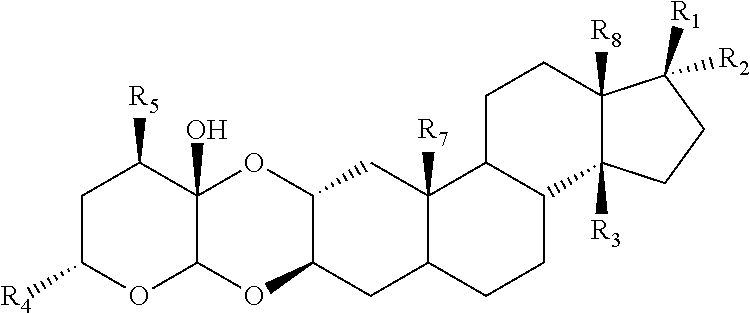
C1C([R4])OC2C(O)(C1[R5])OC1C(O2)CC2C([R7])(C1)C1C(CC2)C2([R3])C([R8])(CC1)C([R2])([R1])CC2
